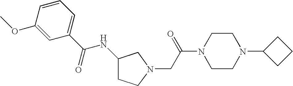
C1(C(NC2CCN(CC(N3CCN(C4CCC4)CC3)=O)C2)=O)=CC=CC(OC)=C1
